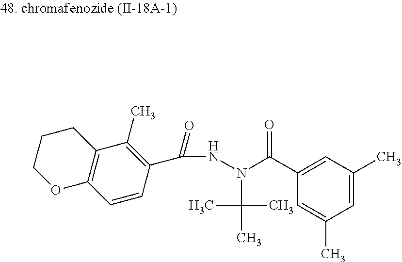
C1=C(C)C=C(C)C=C1C(N(C(C)(C)C)NC(C1=C(C)C2=C(C=C1)OCCC2)=O)=O
